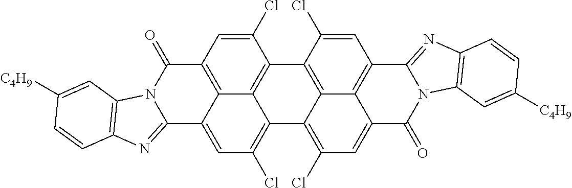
C1(Cl)=CC2=C3C4=C1C1=C5C6=C(C=C1Cl)C1=NC7=C(N1C(=O)C6=CC(Cl)=C5C4=C(Cl)C=C3C1=NC3=C(N1C2=O)C=C([C4H9])C=C3)C=C([C4H9])C=C7
